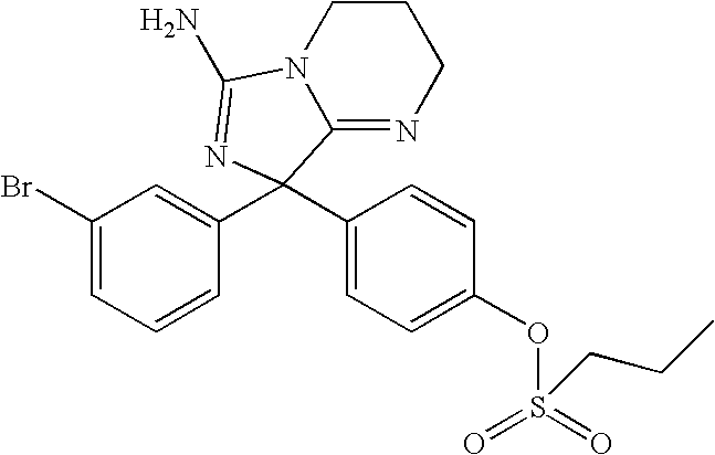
C1(Br)=CC=CC(C2(C3=CC=C(OS(=O)(=O)CCC)C=C3)C3=NCCCN3C(N)=N2)=C1
